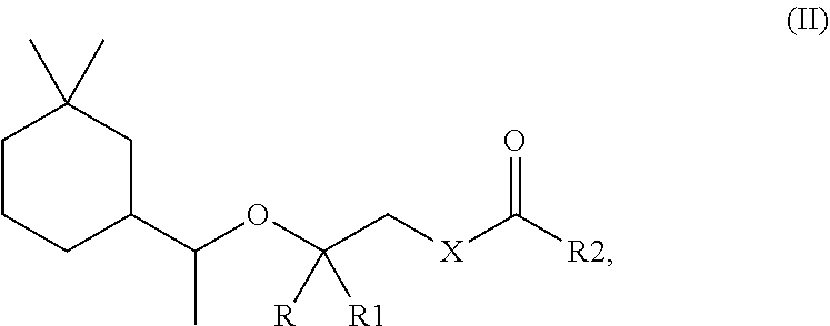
C1(C)(C)CCCC(C(OC(C[X]C([R2])=O)([R])[R1])C)C1
